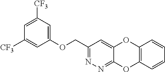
C1(COC2=CC([CF3])=CC([CF3])=C2)=NN=C2C(=C1)OC1=C(O2)C=CC=C1
